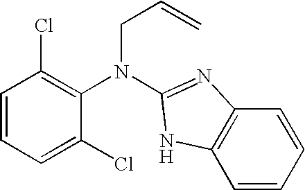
C1=CC=C(Cl)C(N(CC=C)C2=NC3=C(C=CC=C3)N2)=C1Cl
